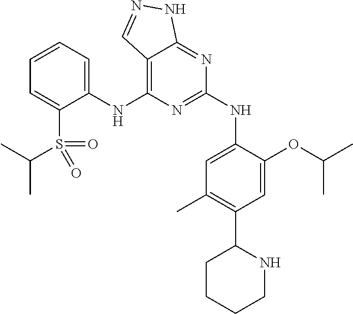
C1(NC2=C3C(=NC(NC4=CC(C)=C(C5CCCCN5)C=C4OC(C)C)=N2)NN=C3)=CC=CC=C1S(C(C)C)(=O)=O
